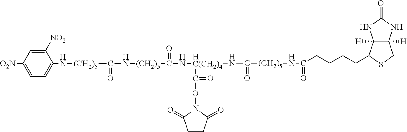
C12([H])C([H])(NC(=O)N1)CSC2CCCCC(=O)N[(CH2)5]C(N[HC(CH2)4](NC([(CH2)5]NC([(CH2)5]NC1=CC=C([O2N])C=C1[NO2])=O)=O)C(ON1C(=O)CCC1=O)=O)=O
